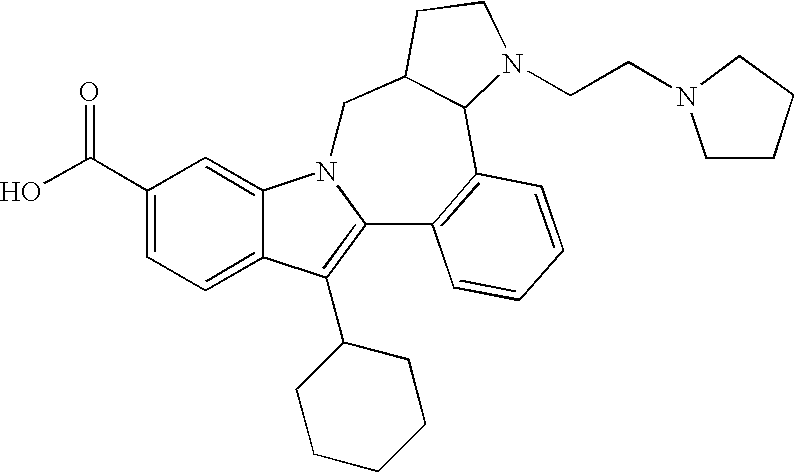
C1(C(O)=O)=CC=C2C(=C1)N1C(=C2C2CCCCC2)C2=C(C3C(C1)CCN3CCN1CCCC1)C=CC=C2
